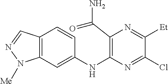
C1(NC2=C(C(N)=O)N=C([Et])C(Cl)=N2)=CC2=C(C=C1)C=NN2[Me]
